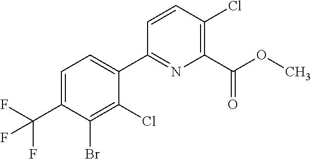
BrC1=C(Cl)C(C2=NC(C(OC)=O)=C(Cl)C=C2)=CC=C1C(F)(F)F
